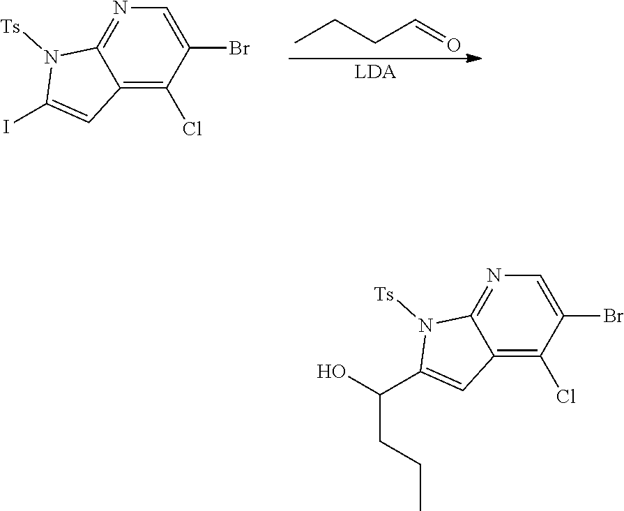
N1([Ts])C(I)=CC2=C(Cl)C(Br)=CN=C12.C(CCC)=O.[LDA].N1([Ts])C(C(O)CCC)=CC2=C(Cl)C(Br)=CN=C12
